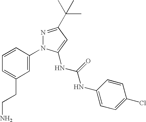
C1=CC(N2N=C(C(C)(C)C)C=C2NC(NC2=CC=C(Cl)C=C2)=O)=CC(CCN)=C1
